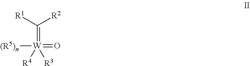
[R1]C([R2])=[W]([R4])([R3])(=O)[(R5)n]
